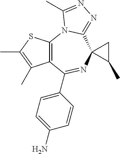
C12=C(N3C(=NN=C3C)C3(N=C1C1=CC=C(N)C=C1)C(C)C3)SC(C)=C2C
